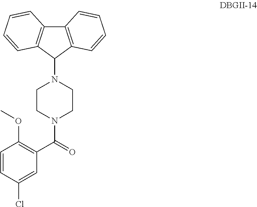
C12=C(C(N3CCN(C(=O)C4=C(OC)C=CC(Cl)=C4)CC3)C3=C1C=CC=C3)C=CC=C2
